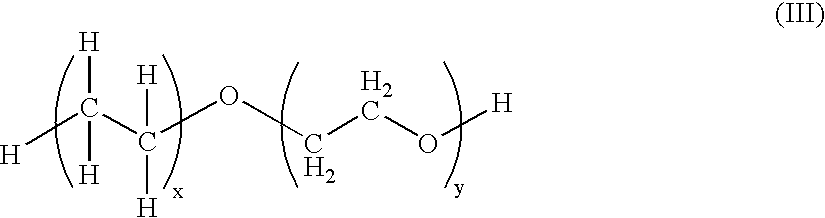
[H]C(C([H])([H])OCCO[H])([H])[H]
